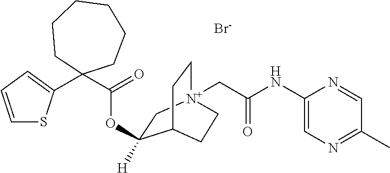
C1=CC=C(C2(C(=O)OC3([H])C[N+]4(CC(NC5=CN=C(C)C=N5)=O)CCC3CC4)CCCCCC2)S1.[Br-]
